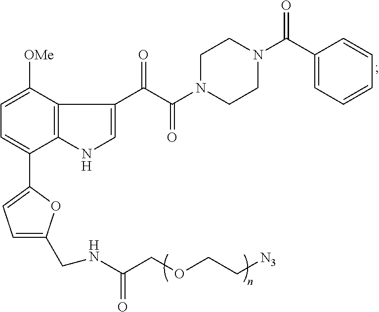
C1(C2=CC=C(CNC(COCC[N3])=O)O2)=CC=C([OMe])C2=C1NC=C2C(C(N1CCN(C(C2=CC=CC=C2)=O)CC1)=O)=O
